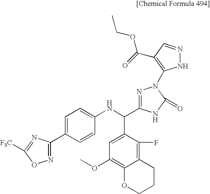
C1=C(C2=NOC([F3C])=N2)C=CC(NC(C2=NN(C3=C(C(=O)OCC)C=NN3)C(=O)N2)C2=CC(OC)=C3C(=C2F)CCCO3)=C1
